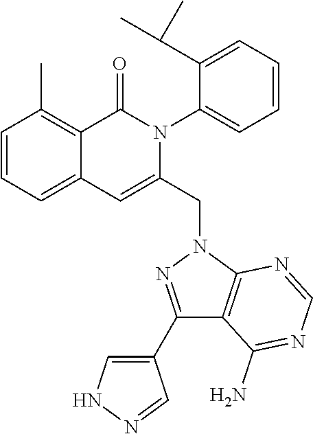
C1=CC=C2C(=C1C)C(=O)N(C1=CC=CC=C1C(C)C)C(CN1C3=C(C(N)=NC=N3)C(C3=CNN=C3)=N1)=C2
